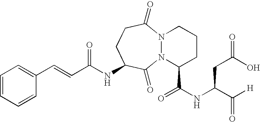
C(NC1CCC(=O)N2N(C1=O)C(C(NC(C([H])=O)CC(O)=O)=O)CCC2)(C=CC1=CC=CC=C1)=O
